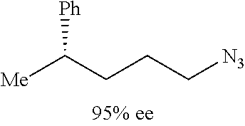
[Ph]C(CCC[N3])[Me]
